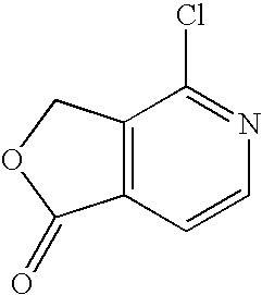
C12=C(C=CN=C1Cl)C(=O)OC2
